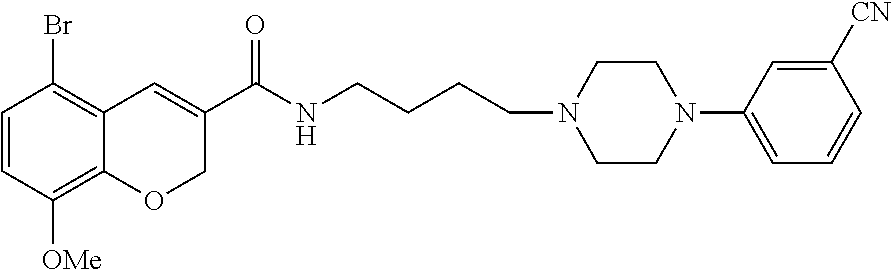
C1=CC([OMe])=C2C(=C1Br)C=C(C(NCCCCN1CCN(C3=CC=CC([CN])=C3)CC1)=O)CO2
